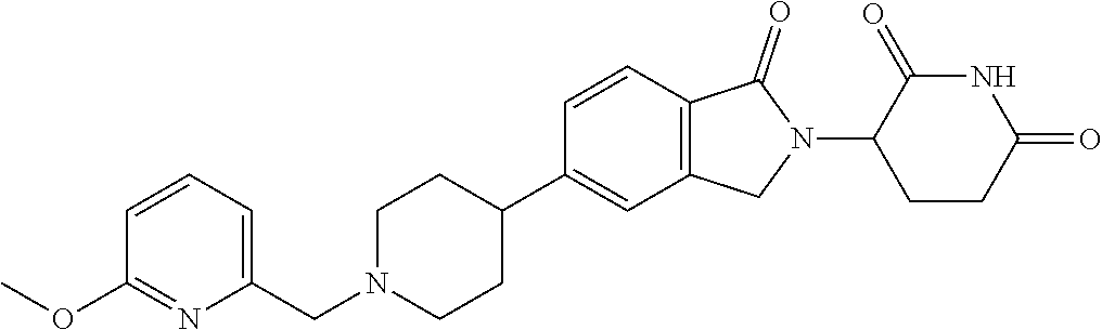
C1=CC2=C(C=C1C1CCN(CC3=CC=CC(OC)=N3)CC1)CN(C1CCC(=O)NC1=O)C2=O
